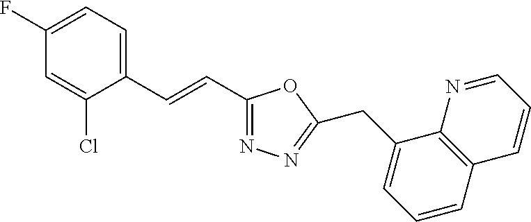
C1(F)=CC=C(C=CC2=NN=C(CC3=CC=CC4=C3N=CC=C4)O2)C(Cl)=C1
